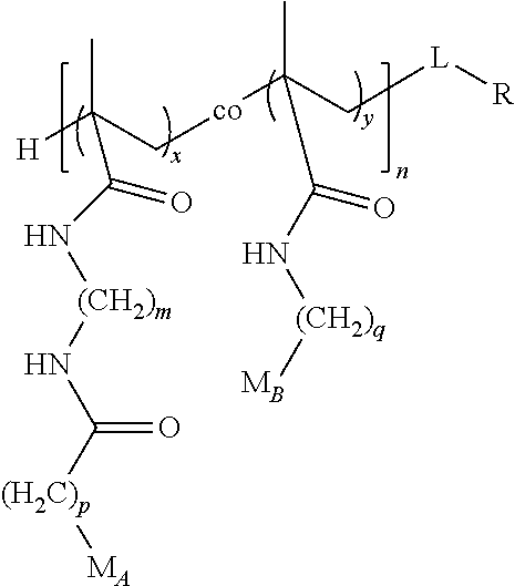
CC(C[co]C(C)(C[L][R])C(N[(CH2)q][MB])=O)([H])C(N[(CH2)m]NC([(H2C)p][MA])=O)=O
